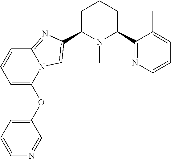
C1C(C2=CN3C(=N2)C=CC=C3OC2=CC=CN=C2)N(C)C(C2=NC=CC=C2C)CC1
